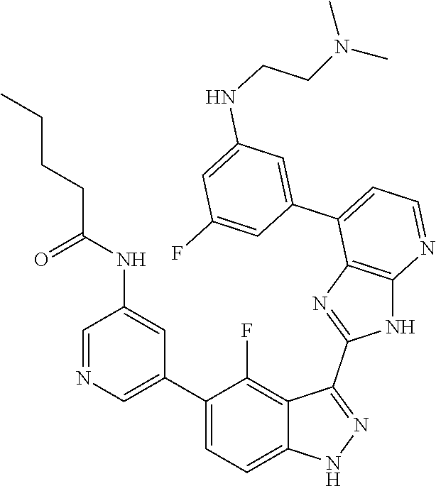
C1=NC=C(C2=CC=C3C(=C2F)C(C2=NC4=C(N2)N=CC=C4C2=CC(NCCN(C)C)=CC(F)=C2)=NN3)C=C1NC(CCCC)=O
